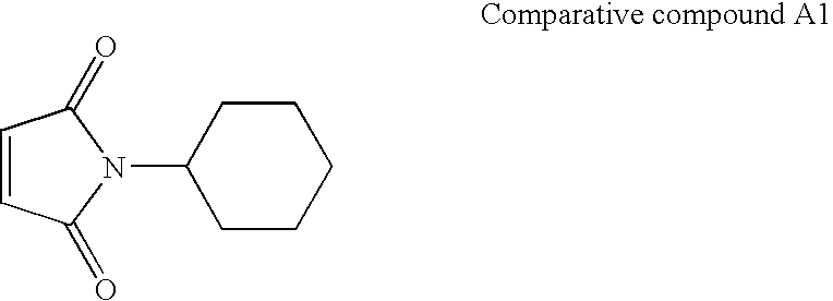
C1CCCC(N2C(=O)C=CC2=O)C1
